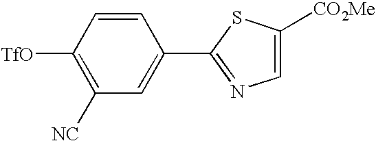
C1([NC])=C([TfO])C=CC(C2=NC=C([CO2Me])S2)=C1
